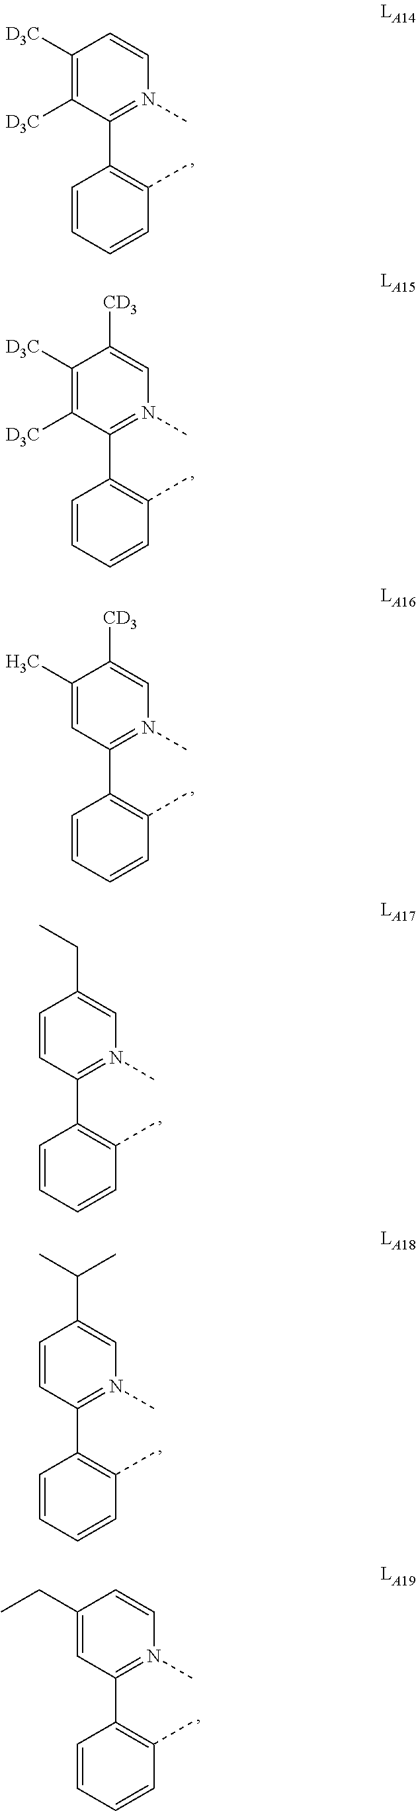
C1([D3C])=C([D3C])C(C2=C(C)C=CC=C2)=N(C)C=C1[CD3].C1(C)=CC(C2=C(C)C=CC=C2)=N(C)C=C1[CD3].C1=CC(C2=C(C)C=CC=C2)=N(C)C=C1CC.C1=CC(C2=C(C)C=CC=C2)=N(C)C=C1C(C)C.C1=C(CC)C=CN(C)=C1C1=C(C)C=CC=C1.C1([D3C])=C([D3C])C(C2=C(C)C=CC=C2)=N(C)C=C1
